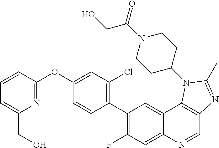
C1=CC(OC2=CC(Cl)=C(C3=C(F)C=C4C(=C3)C3=C(C=N4)N=C(C)N3C3CCN(C(=O)CO)CC3)C=C2)=NC(CO)=C1
